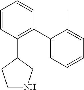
C1=CC(C2CCNC2)=C(C2=CC=CC=C2C)C=C1
